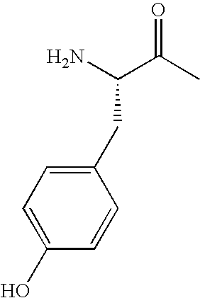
C(N)(C(C)=O)CC1=CC=C(O)C=C1
